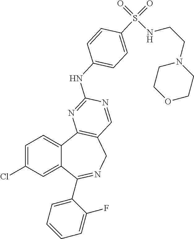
C1=C(Cl)C=C2C(=C1)C1=C(CN=C2C2=CC=CC=C2F)C=NC(NC2=CC=C(S(NCCN3CCOCC3)(=O)=O)C=C2)=N1
